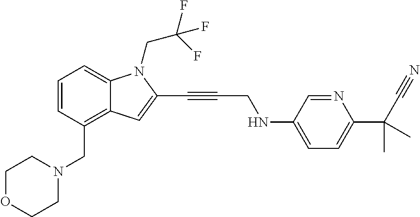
C1=CC(CN2CCOCC2)=C2C(=C1)N(CC(F)(F)F)C(C#CCNC1=CC=C(C(C#N)(C)C)N=C1)=C2
